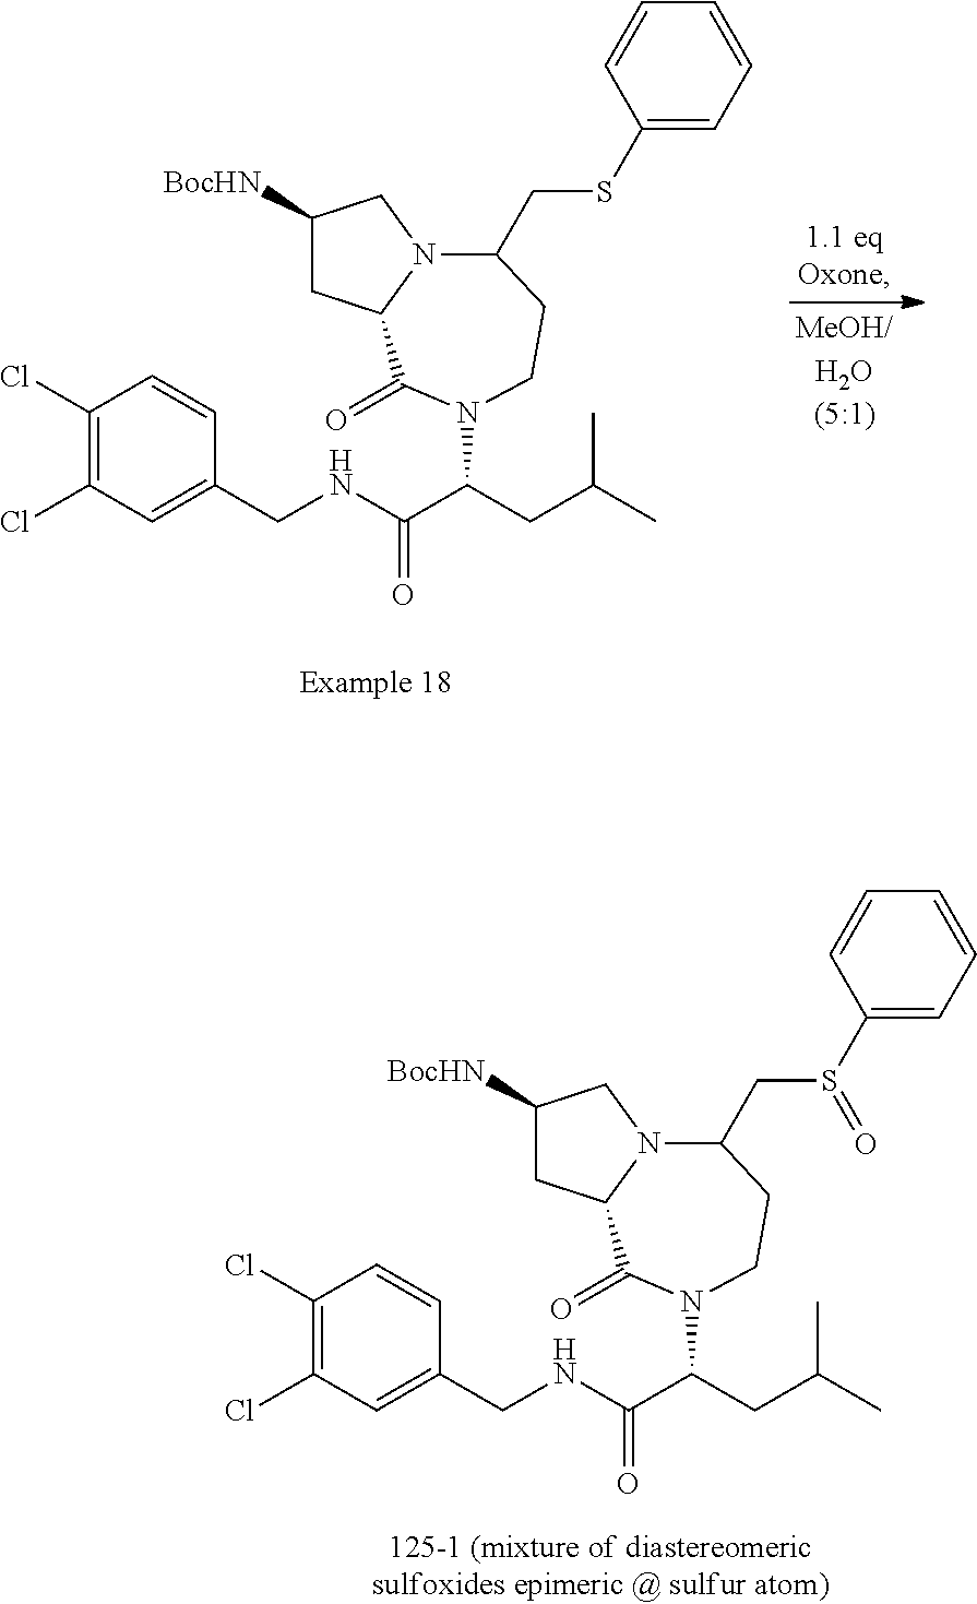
C1(Cl)=C(Cl)C=C(CNC(C(CC(C)C)N2C(=O)C3CC([BocHN])CN3C(CSC3=CC=CC=C3)CC2)=O)C=C1.C1(Cl)=C(Cl)C=C(CNC(C(CC(C)C)N2C(=O)C3CC([BocHN])CN3C(CS(C3=CC=CC=C3)=O)CC2)=O)C=C1
